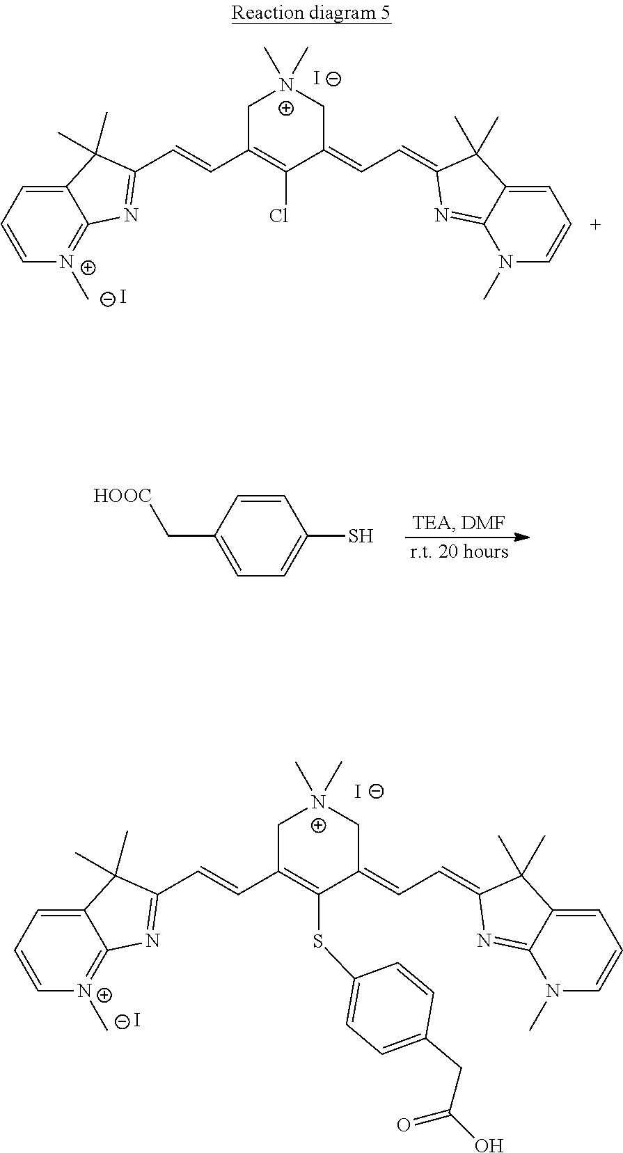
C1=C[N+](C)=C2C(=C1)C(C)(C)C(C=CC1=C(Cl)C(=CC=C3C(C)(C)C4=CC=CN(C)C4=N3)C[N+](C)(C)C1)=N2.[I-].[I-].C1=C[N+](C)=C2C(=C1)C(C)(C)C(C=CC1=C(SC3=CC=C(CC(O)=O)C=C3)C(=CC=C3C(C)(C)C4=CC=CN(C)C4=N3)C[N+](C)(C)C1)=N2.[I-].[I-].C1(C[HOOC])=CC=C(S)C=C1
